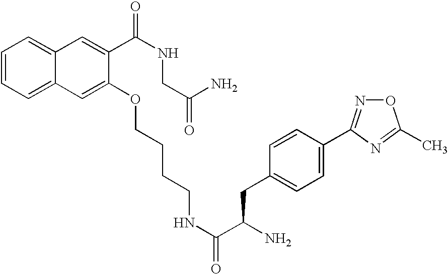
C1=CC=C2C(=C1)C=C(C(NCC(=O)N)=O)C(OCCCCNC(C(CC1=CC=C(C3=NOC(C)=N3)C=C1)N)=O)=C2
